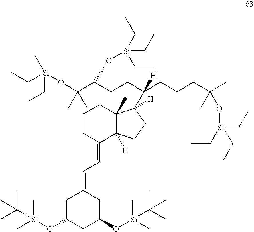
C1CC(=CC=C2CC(O[Si](C)(C)C(C)(C)C)CC(O[Si](C)(C)C(C)(C)C)C2)C2([H])C(C)(C1)C(C([H])(CCC(C(O[Si](CC)(C)CC)(C)C)O[Si](CC)(CC)CC)CCCC(C)(O[Si](CC)(CC)CC)C)([H])CC2
